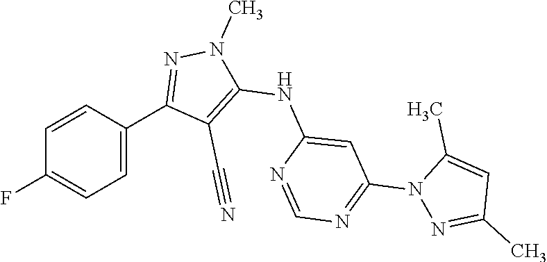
C1=CC(C2=NN(C)C(NC3=CC(N4N=C(C)C=C4C)=NC=N3)=C2C#N)=CC=C1F
